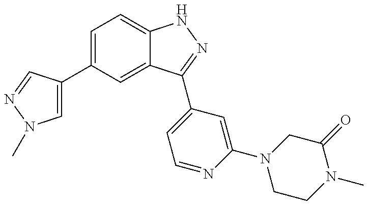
C1(C2=CN(C)N=C2)=CC=C2C(=C1)C(C1=CC=NC(N3CCN(C)C(=O)C3)=C1)=NN2
